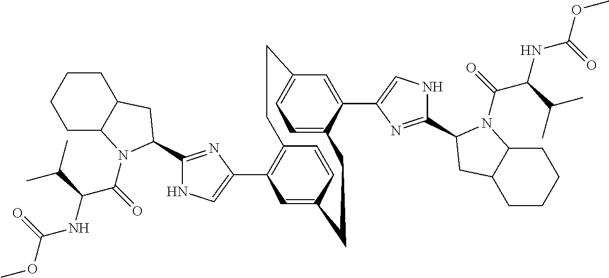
C1(C2=C3C=CC(=C2)CCC2=CC=C(C=C2C2=CNC(C4N(C(C(NC(OC)=O)C(C)C)=O)C5CCCCC5C4)=N2)CC3)=CNC(C2N(C(C(NC(OC)=O)C(C)C)=O)C3CCCCC3C2)=N1
